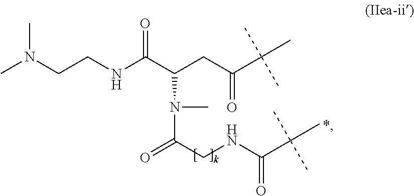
N(CCNC(C(CC(C(C)(C)C)=O)N(C)C(=O)CNC(C(C)(C)C)=O)=O)(C)C
